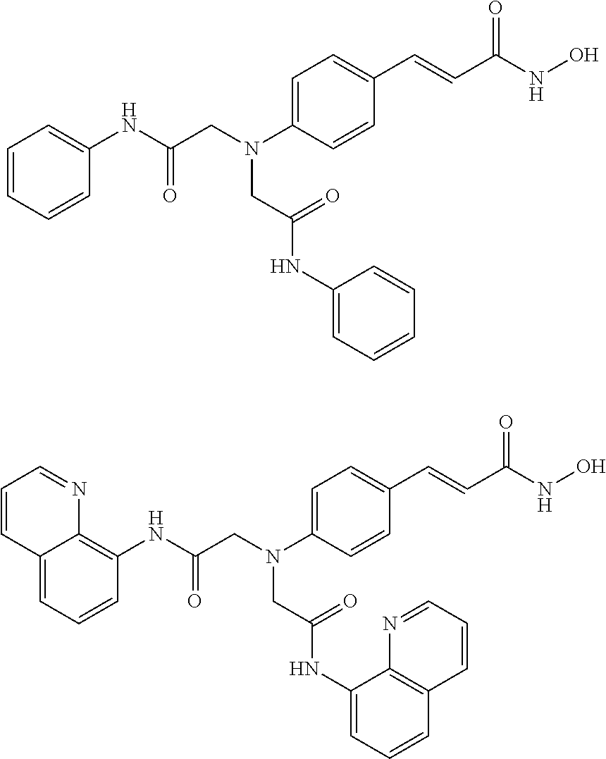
C1=CC=CC(NC(CN(C2=CC=C(C=CC(=O)NO)C=C2)CC(=O)NC2=CC=CC=C2)=O)=C1.C12=CC=CC(NC(CN(C3=CC=C(C=CC(=O)NO)C=C3)CC(=O)NC3=CC=CC4=C3N=CC=C4)=O)=C1N=CC=C2
